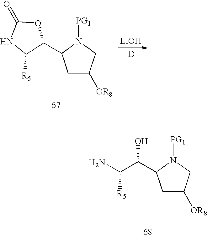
N1([PG1])C(C(C(N)[R5])O)CC([OR8])C1.[LiOH].[D].N1([PG1])C(C2OC(=O)NC2[R5])CC([OR8])C1
